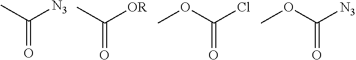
CC([N3])=O.CC([OR])=O.O(C(Cl)=O)C.O(C([N3])=O)C
